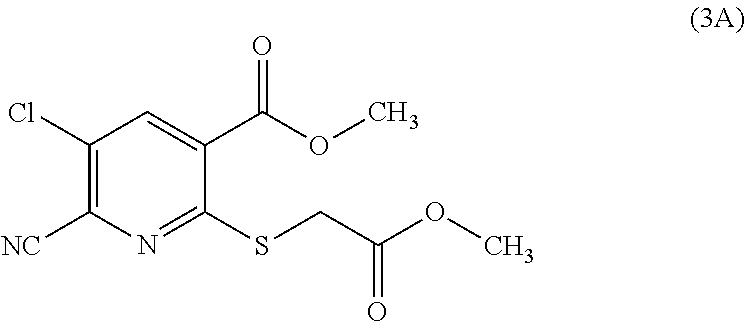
C1(Cl)=C([NC])N=C(SCC(OC)=O)C(C(OC)=O)=C1
